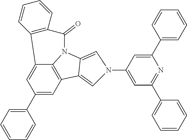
C12=CC(C3=CC=CC=C3)=CC3=C1N(C1=CN(C4=CC(C5=CC=CC=C5)=NC(C5=CC=CC=C5)=C4)C=C31)C(=O)C1=C2C=CC=C1
